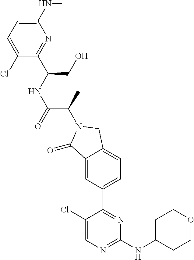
C1(=O)C2=CC(C3=NC(NC4CCOCC4)=NC=C3Cl)=CC=C2CN1C(C(NC(CO)C1=NC(NC)=CC=C1Cl)=O)C
